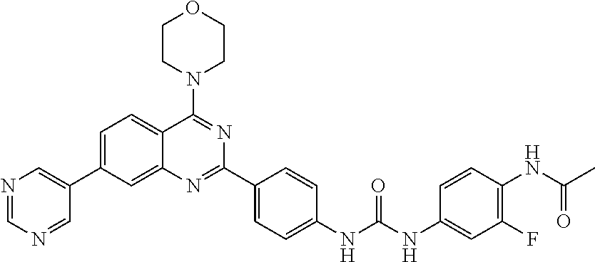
N1=CN=CC(C2=CC=C3C(=C2)N=C(C2=CC=C(NC(NC4=CC(F)=C(NC(C)=O)C=C4)=O)C=C2)N=C3N2CCOCC2)=C1
